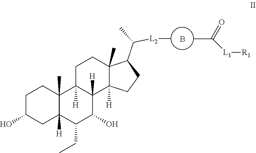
C1C(O)CC2([H])C(C)(C1)C1([H])C([H])(C(O)C2CC)C2([H])C(C)(CC1)C(C(C)[L2]C)CC2.CC(=O)[L1][R1].B
